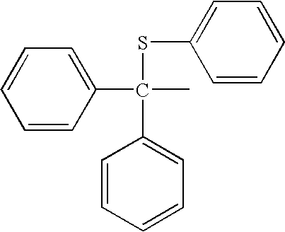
S(C(C1=CC=CC=C1)(C1=CC=CC=C1)C)C1=CC=CC=C1
